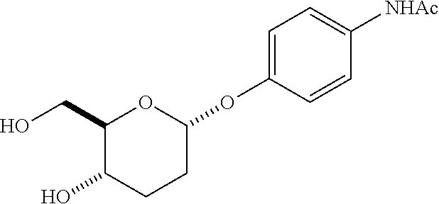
C1(CO)C(O)CCC(OC2=CC=C([NHAc])C=C2)O1
